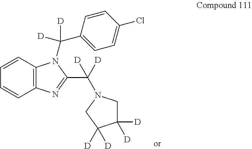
C1=CC2=C(C=C1)N=C(C(N1CC([D])([D])C([D])([D])C1)([D])[D])N2C(C1=CC=C(Cl)C=C1)([D])[D]
